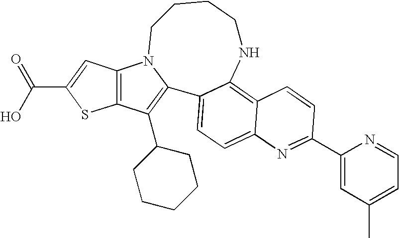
C12=C(C(C3CCCCC3)=C3C4=CC=C5C(=C4NCCCCN13)C=CC(C1=CC(C)=CC=N1)=N5)SC(C(=O)O)=C2
